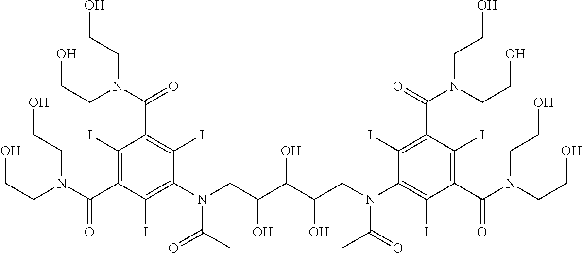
OCCN(CCO)C(=O)C1=C(I)C(C(=O)N(CCO)CCO)=C(I)C(N(C(=O)C)CC(O)C(O)C(O)CN(C(C)=O)C2=C(I)C(C(=O)N(CCO)CCO)=C(I)C(C(N(CCO)CCO)=O)=C2I)=C1I
